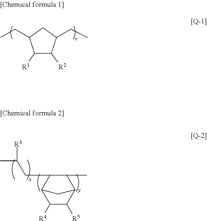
C1([R1])C([R2])C(CC)CC1CC.C1([R4])C([R5])C2C(C)C(CC(C)[R3])C1C2
